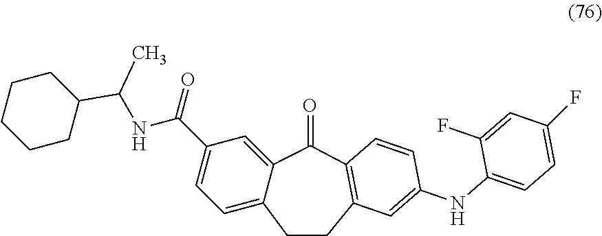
C12=CC(C(NC(C3CCCCC3)C)=O)=CC=C1CCC1=C(C2=O)C=CC(NC2=CC=C(F)C=C2F)=C1
